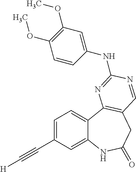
C1=C(C#C[H])C=C2C(=C1)C1=C(CC(=O)N2)C=NC(NC2=CC(OC)=C(OC)C=C2)=N1
